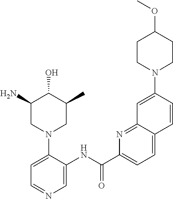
C1(N)CN(C2=CC=NC=C2NC(C2=CC=C3C(=N2)C=C(N2CCC(OC)CC2)C=C3)=O)CC(C)C1O
